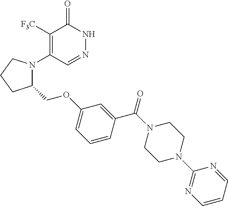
C1([F3C])=C(N2C(COC3=CC=CC(C(N4CCN(C5=NC=CC=N5)CC4)=O)=C3)CCC2)C=NNC1=O
